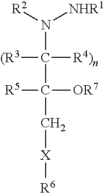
N(C([R4)n])([(R3])C([OR7])([R5])C[X][R6])([NHR1])[R2]
